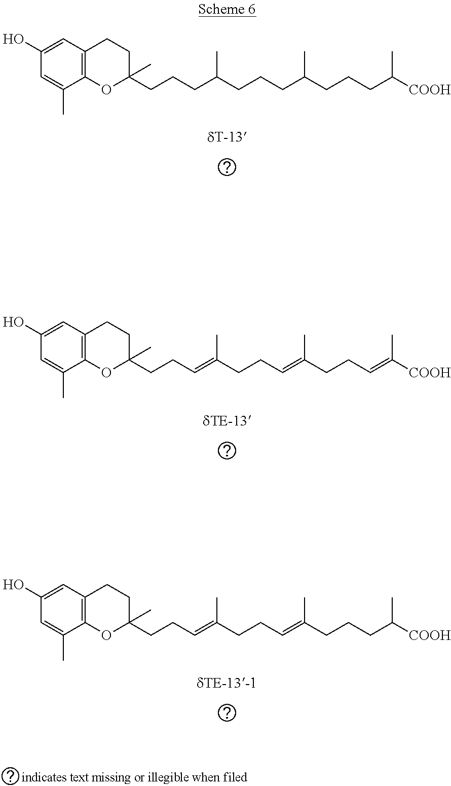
C1(O)=CC2=C(C(C)=C1)OC(CCCC(CCCC(CCCC([COOH])C)C)C)(C)CC2.C1(O)=CC2=C(C(C)=C1)OC(CCC=C(CCC=C(CCC=C([COOH])C)C)C)(C)CC2.C1(O)=CC2=C(C(C)=C1)OC(CCC=C(CCC=C(CCCC([COOH])C)C)C)(C)CC2
